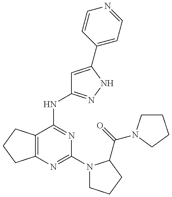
C12=C(C(NC3=NNC(C4=CC=NC=C4)=C3)=NC(N3CCCC3C(=O)N3CCCC3)=N1)CCC2
